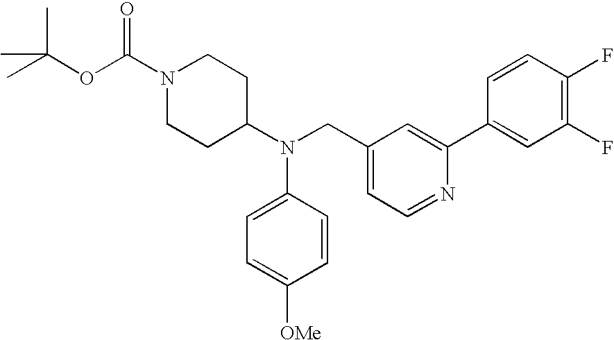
O(C(C)(C)C)C(N1CCC(N(CC2=CC=NC(C3=CC(F)=C(F)C=C3)=C2)C2=CC=C([OMe])C=C2)CC1)=O
